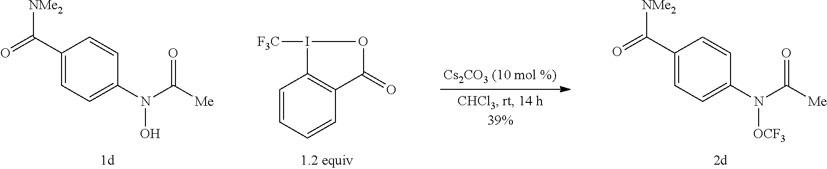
C1=C(N(O)C([Me])=O)C=CC(C(=O)[NMe2])=C1.C1=CC=CC2=C1I([F3C])OC2=O.C1=C(N([OCF3])C([Me])=O)C=CC(C(=O)[NMe2])=C1
